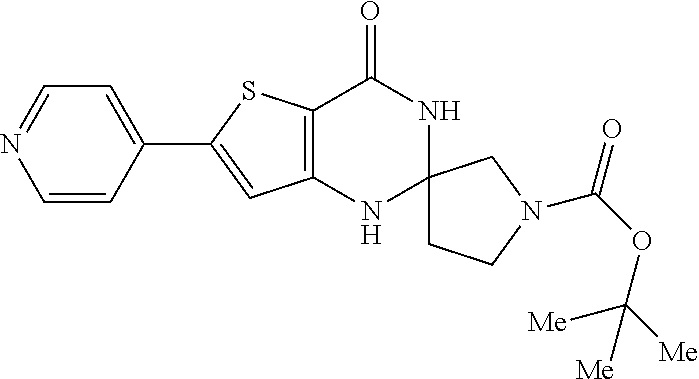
C12=C(NC3(NC1=O)CCN(C(OC([Me])([Me])[Me])=O)C3)C=C(C1=CC=NC=C1)S2
